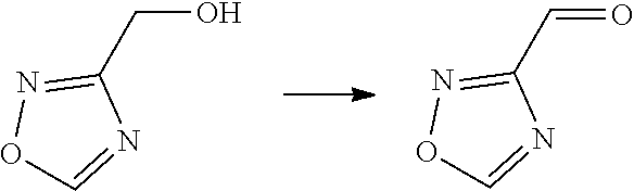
OCC1=NOC=N1.O=CC1=NOC=N1
